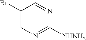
C1(Br)=CN=C([NHNH2])N=C1
